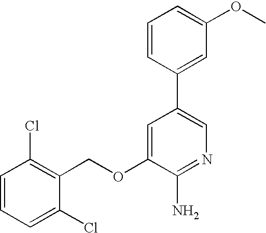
C1=CC=C(Cl)C(COC2=CC(C3=CC(OC)=CC=C3)=CN=C2N)=C1Cl
